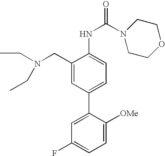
C1=C(CN(CC)CC)C(NC(N2CCOCC2)=O)=CC=C1C1=CC(F)=CC=C1[OMe]
